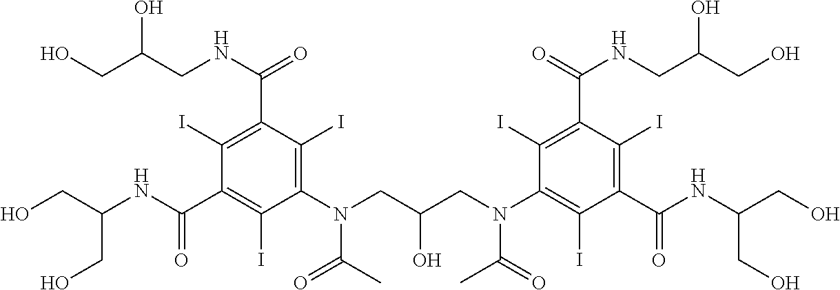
C1(I)=C(C(NCC(CO)O)=O)C(I)=C(N(CC(CN(C2=C(I)C(C(NC(CO)CO)=O)=C(I)C(C(=O)NCC(CO)O)=C2I)C(C)=O)O)C(C)=O)C(I)=C1C(NC(CO)CO)=O
